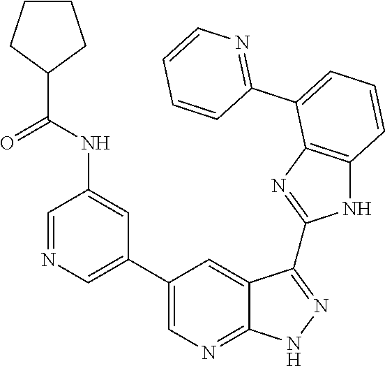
N1=C(C2=CC=CC3=C2N=C(C2=NNC4=NC=C(C5=CN=CC(NC(C6CCCC6)=O)=C5)C=C42)N3)C=CC=C1
